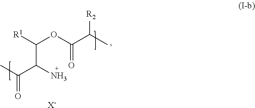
C(C(N)C(C)=O)(OC(=O)C(C)[R2])[R1].[X-]
